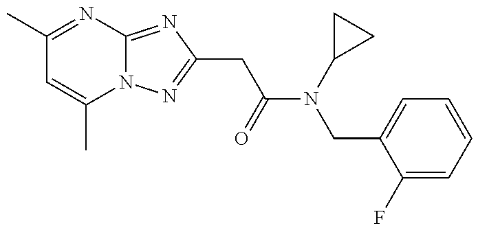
C12=NC(CC(=O)N(CC3=CC=CC=C3F)C3CC3)=NN1C(C)=CC(C)=N2
